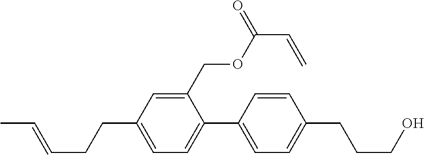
C1(COC(C=C)=O)=CC(CCC=CC)=CC=C1C1=CC=C(CCCO)C=C1
